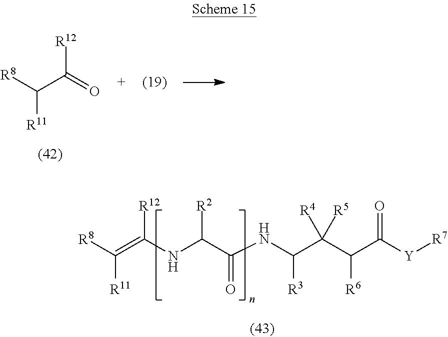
C(C(=O)[R12])([R8])[R11].C(=C(NC(C(NC(C(C(C([Y][R7])=O)[R6])([R4])[R5])[R3])=O)[R2])[R12])([R8])[R11]
